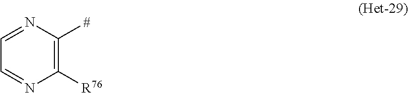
C1([R76])=C([#])N=CC=N1
